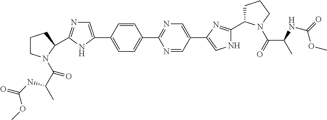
C1(C2=CN=C(C3N(C(C(C)NC(=O)OC)=O)CCC3)N2)=CC=C(C2=NC=C(C3=CNC(C4CCCN4C(=O)C(NC(=O)OC)C)=N3)C=N2)C=C1
